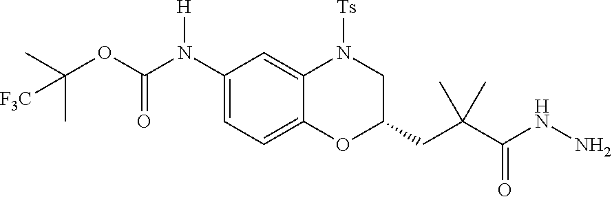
C1=C(N(C(OC(C)(C)[F3C])=O)[H])C=C2C(=C1)OC(CC(C(=O)NN)(C)C)CN2[Ts]
